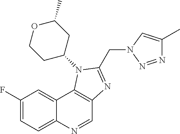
C1(F)=CC=C2C(=C1)C1=C(C=N2)N=C(CN2C=C(C)N=N2)N1C1CC(C)OCC1
